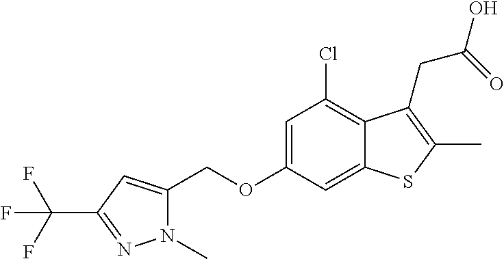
C(OC1=CC(Cl)=C2C(=C1)SC(C)=C2CC(O)=O)C1=CC(C(F)(F)F)=NN1C
